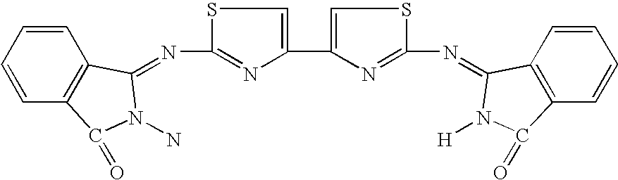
C1=CC=CC2=C1C(=NC1=NC(C3=CSC(N=C4C5=C(C=CC=C5)C(=O)N4[H])=N3)=CS1)N(N)C2=O
